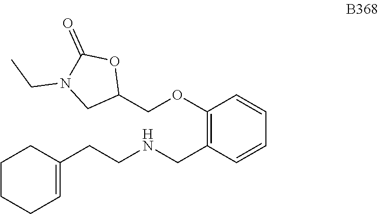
N1(CC)CC(COC2=C(CNCCC3=CCCCC3)C=CC=C2)OC1=O
